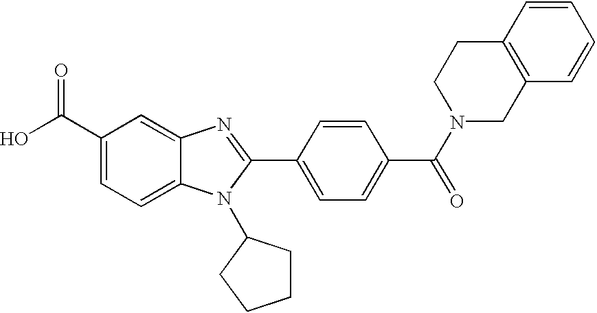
C1(C(O)=O)=CC=C2C(=C1)N=C(C1=CC=C(C(N3CC4=C(CC3)C=CC=C4)=O)C=C1)N2C1CCCC1
